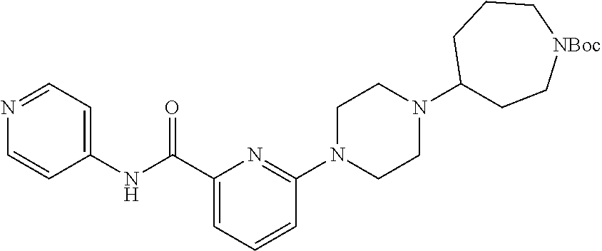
C1(C(NC2=CC=NC=C2)=O)=CC=CC(N2CCN(C3CC[NBoc]CCC3)CC2)=N1
